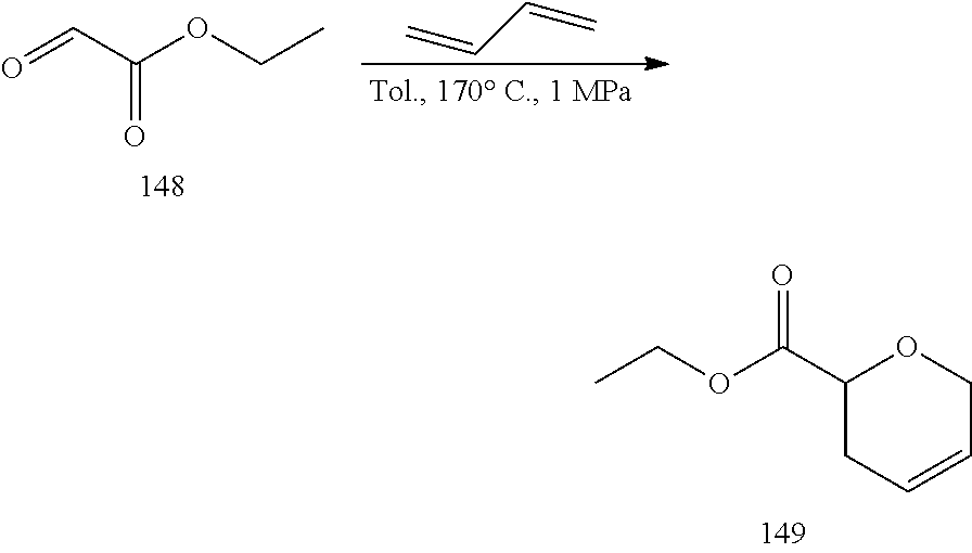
O1C(C(OCC)=O)CC=CC1.O=CC(OCC)=O.C=CC=C
